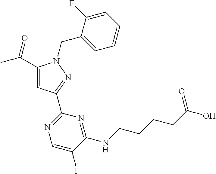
C1(C(=O)C)=CC(C2=NC=C(F)C(NCCCCC(O)=O)=N2)=NN1CC1=CC=CC=C1F
